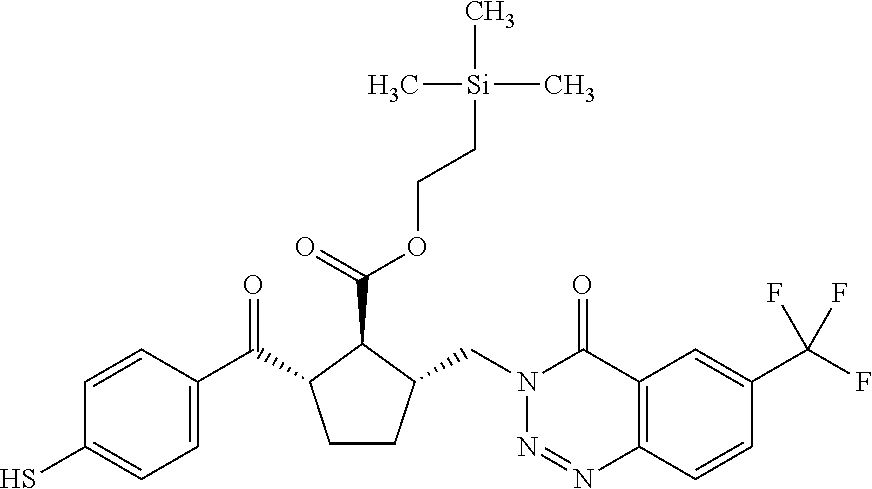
SC1=CC=C(C(=O)C2CCC(CN3N=NC4=C(C3=O)C=C(C(F)(F)F)C=C4)C2C(=O)OCC[Si](C)(C)C)C=C1
